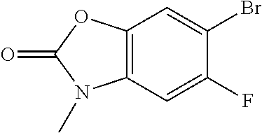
BrC1=CC2=C(C=C1F)N(C)C(=O)O2
